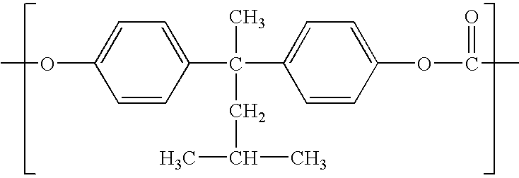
C1=CC(C(C)(CC(C)C)C2=CC=C(OC(=O)C)C=C2)=CC=C1OC
